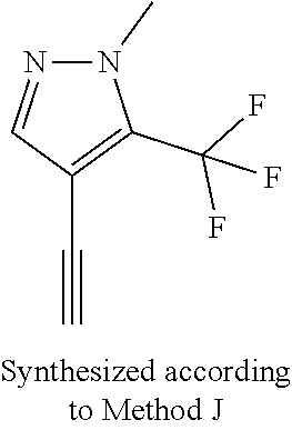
C1(C#C)=C(C(F)(F)F)N(C)N=C1
